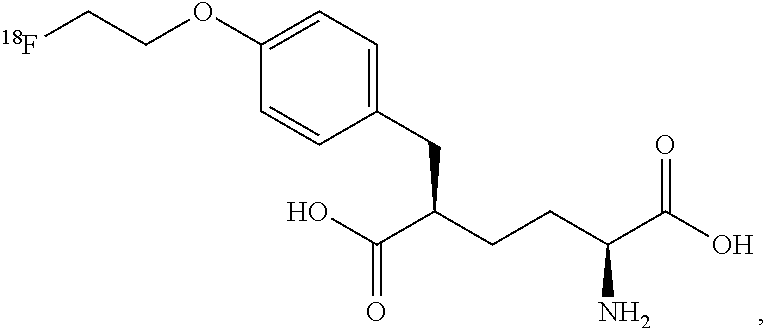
C1(CC(C(=O)O)CCC(C(O)=O)N)=CC=C(OCC[18F])C=C1
